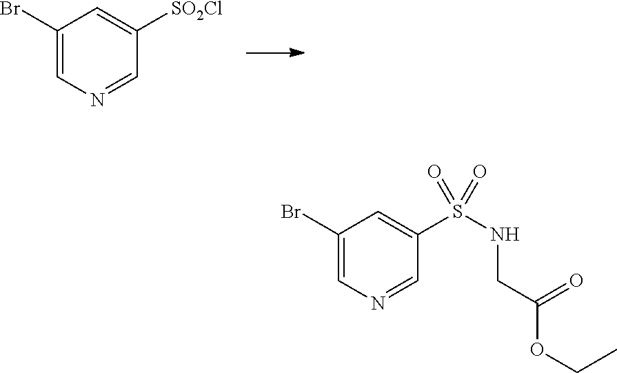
C1(Br)=CN=CC([SO2Cl])=C1.C1(Br)=CN=CC(S(NCC(OCC)=O)(=O)=O)=C1
